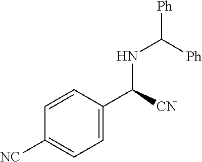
N(C([Ph])[Ph])C(C1=CC=C([NC])C=C1)[CN]
